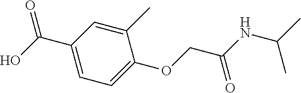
CC(NC(COC1=CC=C(C(O)=O)C=C1C)=O)C
